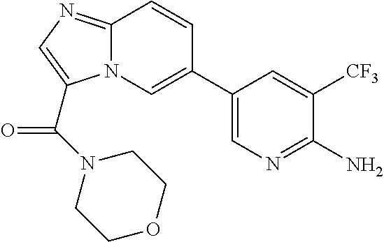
C12=NC=C(C(N3CCOCC3)=O)N1C=C(C1=CN=C(N)C([CF3])=C1)C=C2
